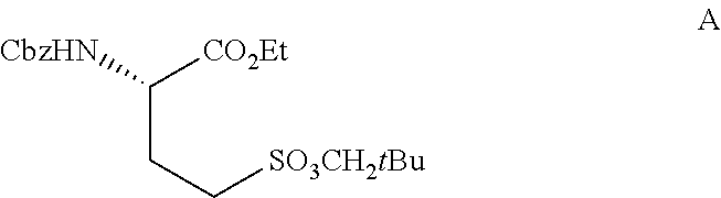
C(CC[SO3CH2tBu])([CO2Et])[CbzHN]
